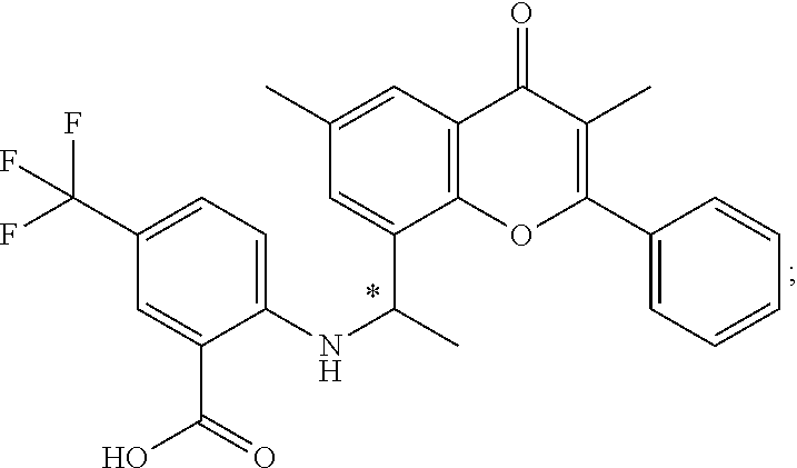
C1(C(F)(F)F)=CC=C(NC(C)C2=CC(C)=CC3=C2OC(C2=CC=CC=C2)=C(C)C3=O)C(C(O)=O)=C1
